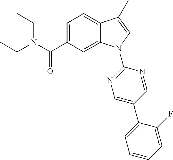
CCN(CC)C(C1=CC=C2C(=C1)N(C1=NC=C(C3=CC=CC=C3F)C=N1)C=C2C)=O
